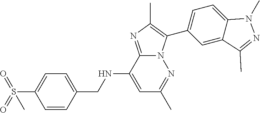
C1=C(NCC2=CC=C(S(=O)(C)=O)C=C2)C2=NC(C)=C(C3=CC=C4C(=C3)C(C)=NN4C)N2N=C1C
